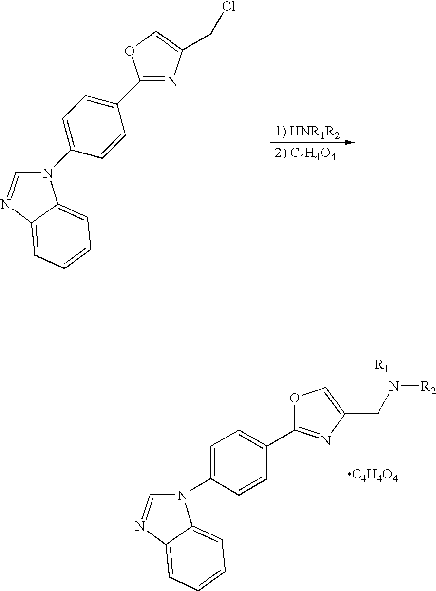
C12=CC=CC=C1N(C1=CC=C(C3=NC(CCl)=CO3)C=C1)C=N2.[1) HNR1R2].C12=CC=CC=C1N(C1=CC=C(C3=NC(CN[R2])=CO3)C=C1)C=N2.[R1].[C4H4O4]
